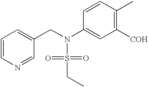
C1=CN=CC(CN(S(=O)(=O)CC)C2=CC([COH])=C(C)C=C2)=C1
